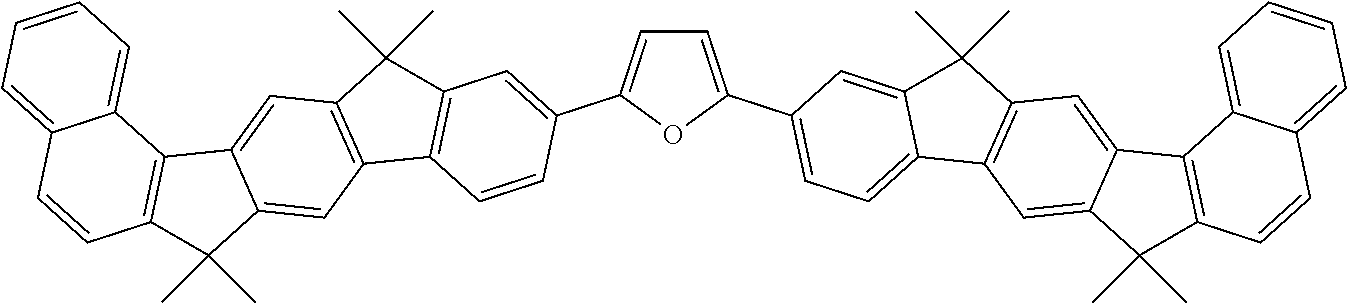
C1=C(C2=CC=C3C(=C2)C(C)(C)C2=C3C=C3C(=C2)C2=C(C3(C)C)C=CC3=CC=CC=C23)OC(C2=CC3=C(C=C2)C2=C(C3(C)C)C=C3C(=C2)C(C)(C)C2=C3C3=CC=CC=C3C=C2)=C1
